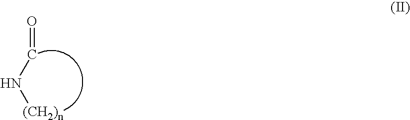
O=CN[(CH2)n]
